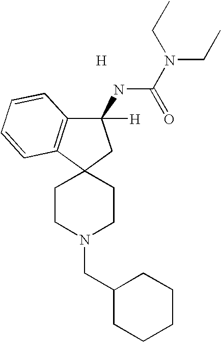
[H].C1CN(CC2CCCCC2)CCC12C1=C(C([H])(NC(N(CC)CC)=O)C2)C=CC=C1
